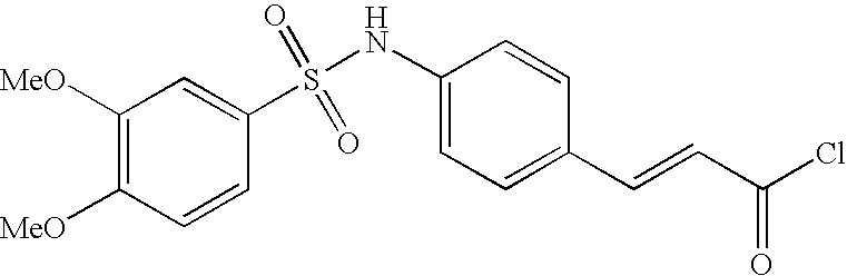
[MeO]C1=C([MeO])C=C(S(NC2=CC=C(C=CC(Cl)=O)C=C2)(=O)=O)C=C1
